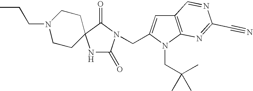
N1C(=O)N(CC2=CC3=C(N2CC(C)(C)C)N=C(C#N)N=C3)C(=O)C12CCN(CCC)CC2
